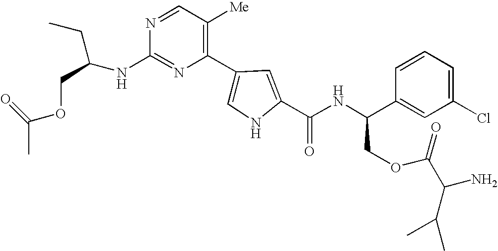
N1=C(NC(CC)COC(C)=O)N=CC([Me])=C1C1=CNC(C(NC(C2=CC(Cl)=CC=C2)COC(=O)C(N)C(C)C)=O)=C1
